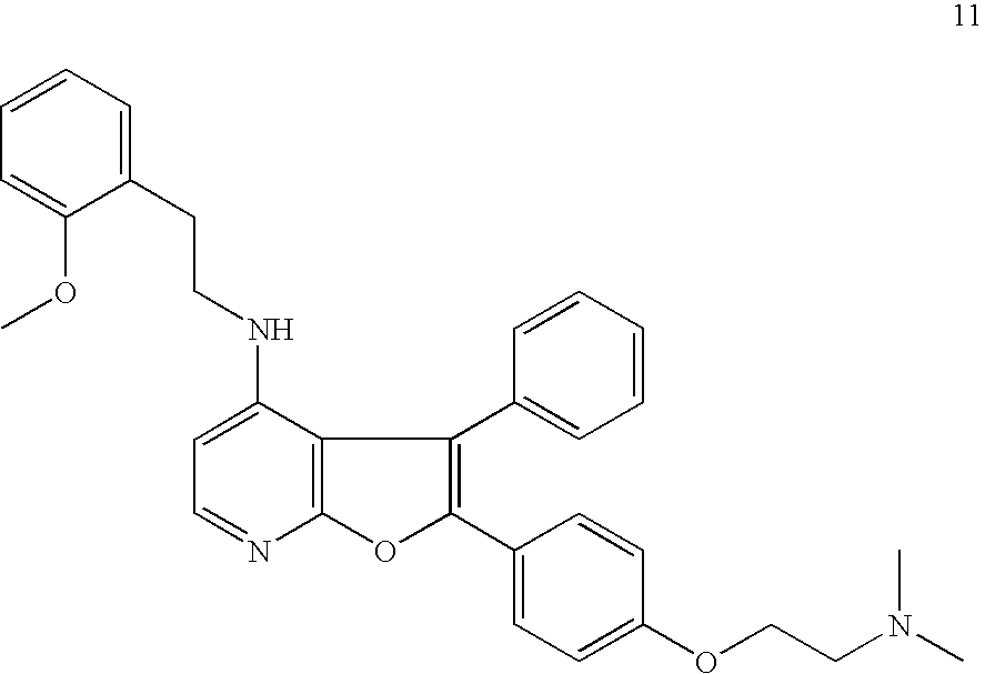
C12=C(OC(C3=CC=C(OCCN(C)C)C=C3)=C1C1=CC=CC=C1)N=CC=C2NCCC1=CC=CC=C1OC
